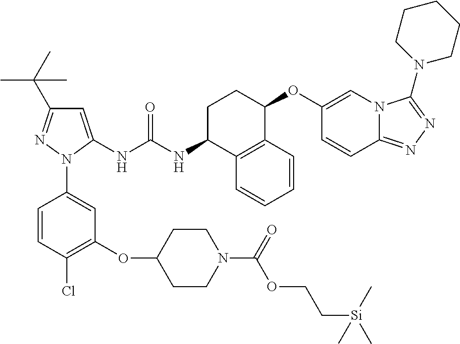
C1=C(NC(NC2C3=C(C(OC4=CN5C(=NN=C5N5CCCCC5)C=C4)CC2)C=CC=C3)=O)N(C2=CC(OC3CCN(C(OCC[Si](C)(C)C)=O)CC3)=C(Cl)C=C2)N=C1C(C)(C)C
